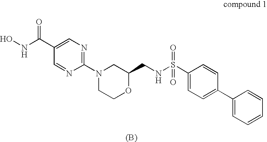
N1(C2=NC=C(C(=O)NO)C=N2)CCOC(CNS(=O)(=O)C2=CC=C(C3=CC=CC=C3)C=C2)C1
